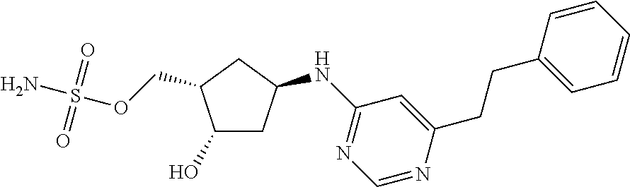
C(OS(N)(=O)=O)C1C(O)CC(NC2=NC=NC(CCC3=CC=CC=C3)=C2)C1
